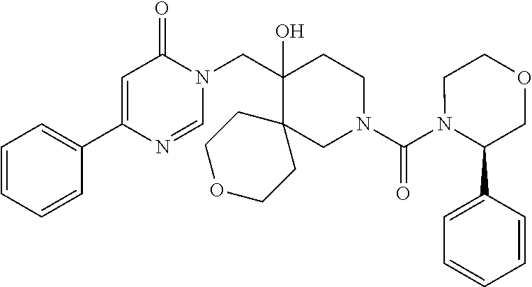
C1(C2=CC(=O)N(CC3(O)C4(CN(C(N5C(C6=CC=CC=C6)COCC5)=O)CC3)CCOCC4)C=N2)=CC=CC=C1
